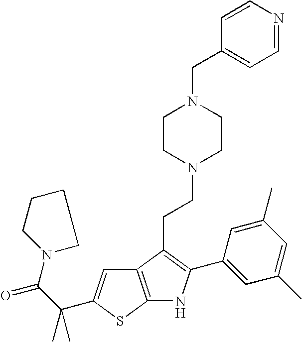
C12=C(SC(C(C(=O)N3CCCC3)(C)C)=C1)NC(C1=CC(C)=CC(C)=C1)=C2CCN1CCN(CC2=CC=NC=C2)CC1
